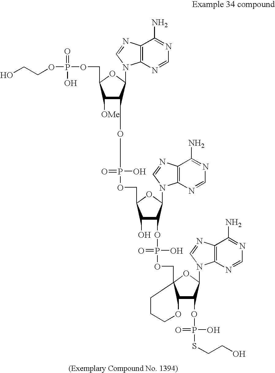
OCCOP(OCC1C([OMe])C(OP(O)(=O)OCC2C(O)C(OP(O)(=O)OCC34C(C(OP(SCCO)(O)=O)C(N5C6=C(N=C5)C(N)=NC=N6)O3)OCCC4)C(N3C4=C(N=C3)C(N)=NC=N4)O2)C(N2C3=C(N=C2)C(N)=NC=N3)O1)(=O)O
